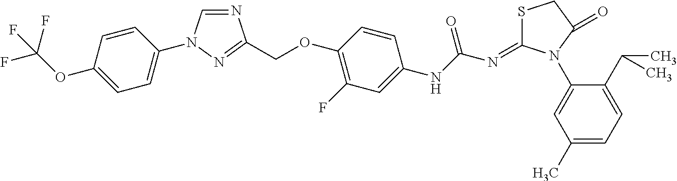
C1=C(OC(F)(F)F)C=CC(N2C=NC(COC3=C(F)C=C(NC(N=C4SCC(=O)N4C4=CC(C)=CC=C4C(C)C)=O)C=C3)=N2)=C1
